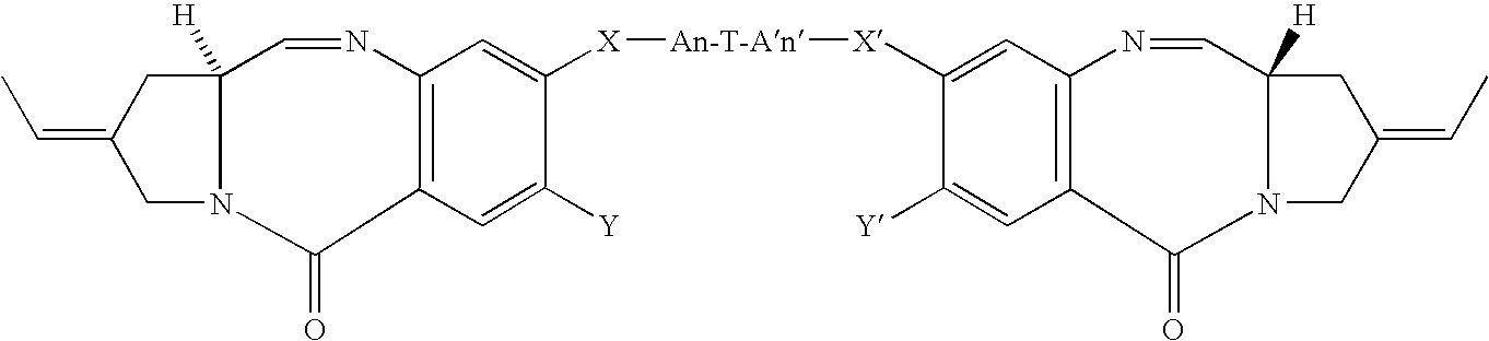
C12([H])CC(=CC)CN1C(=O)C1=C(N=C2)C=C([X][An-T-An][X]C2=CC3=C(C(=O)N4C([H])(CC(=CC)C4)C=N3)C=C2[Y])C([Y])=C1
